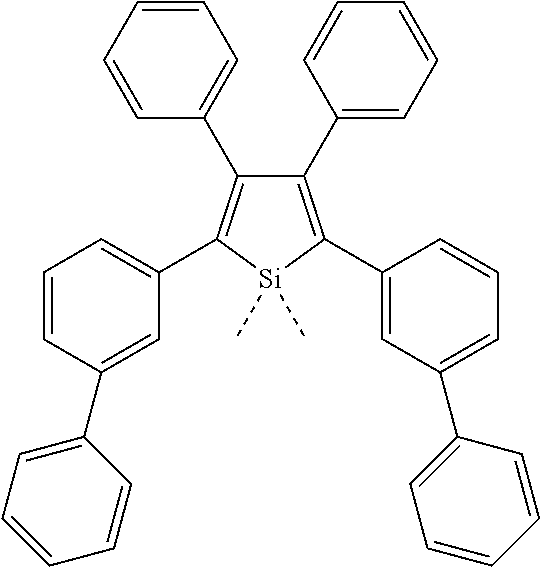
C1(C2=CC=CC=C2)=C(C2=CC(C3=CC=CC=C3)=CC=C2)[Si](C)(C)C(C2=CC=CC(C3=CC=CC=C3)=C2)=C1C1=CC=CC=C1
